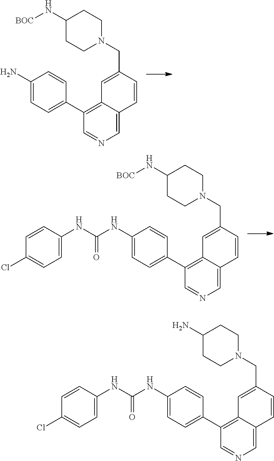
C1(C2=C3C(=CN=C2)C=CC(CN2CCC(N)CC2)=C3)=CC=C(NC(NC2=CC=C(Cl)C=C2)=O)C=C1.C1(C2=C3C(=CN=C2)C=CC(CN2CCC(N[BOC])CC2)=C3)=CC=C(N)C=C1.C1(C2=C3C(=CN=C2)C=CC(CN2CCC(N[BOC])CC2)=C3)=CC=C(NC(NC2=CC=C(Cl)C=C2)=O)C=C1
